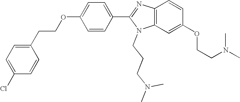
C1=C(OCCC2=CC=C(Cl)C=C2)C=CC(C2=NC3=C(N2CCCN(C)C)C=C(OCCN(C)C)C=C3)=C1
